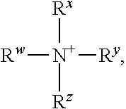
[Rw][N+]([Rz])([Ry])[Rx]
